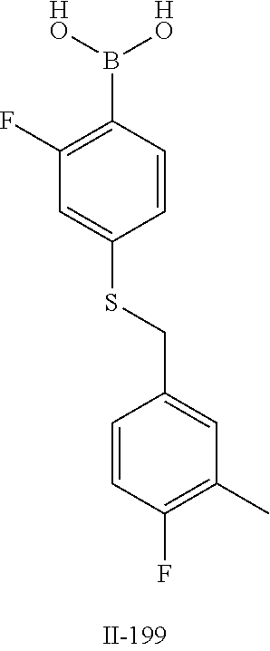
C1(F)=C(B([HO])[HO])C=CC(SCC2=CC(C)=C(F)C=C2)=C1
